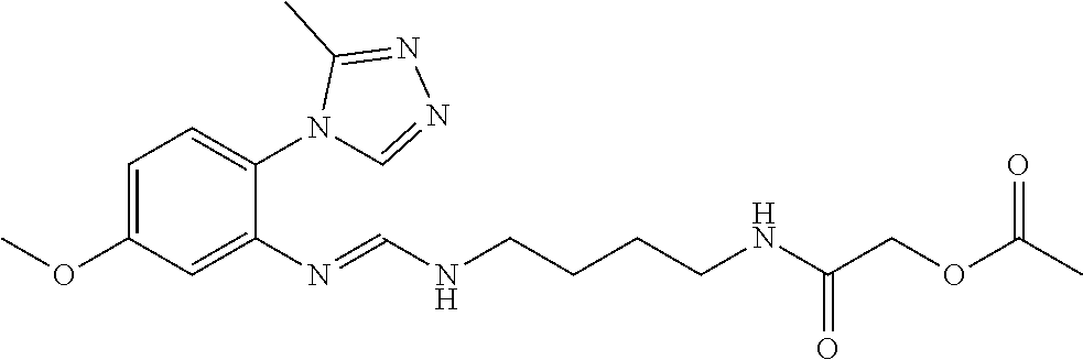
C1=C(OC)C=C(N=CNCCCCNC(COC(C)=O)=O)C(N2C=NN=C2C)=C1
